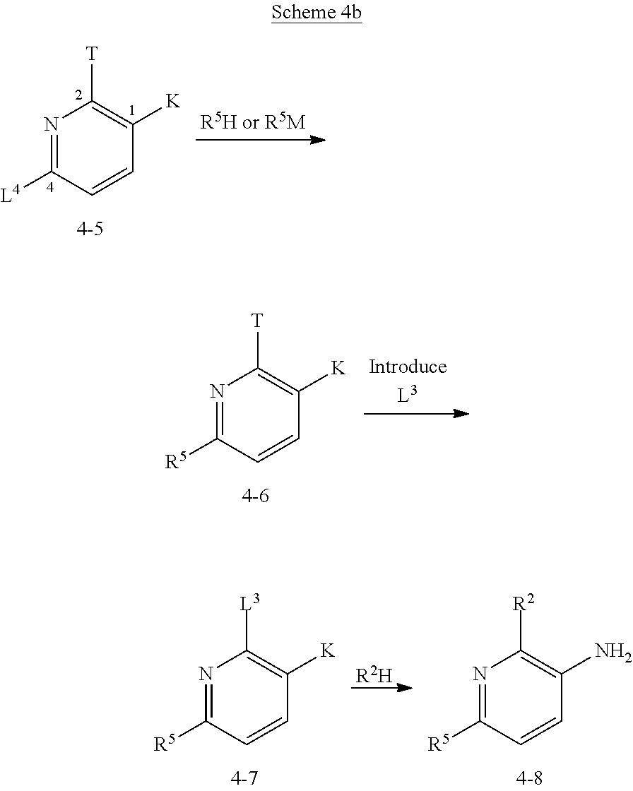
N1=C([L4])C=CC([K])=C1[T].N1=C([R5])C=CC([K])=C1[T].N1=C([R5])C=CC([K])=C1[L3].[R2H].N1=C([R5])C=CC(N)=C1[R2]
